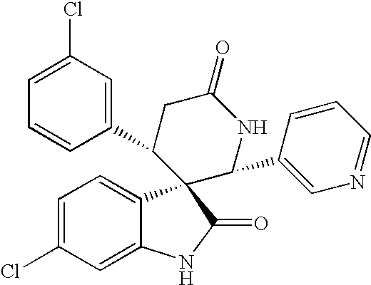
C1(C2CC(=O)NC(C3=CN=CC=C3)C23C2=CC=C(Cl)C=C2NC3=O)=CC(Cl)=CC=C1
